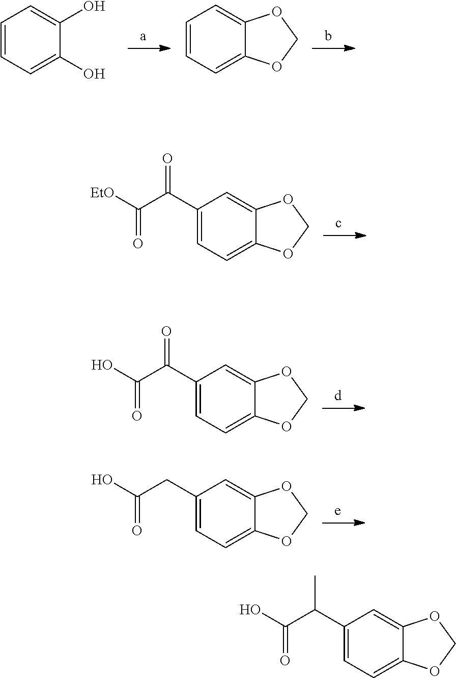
C1=CC=C(O)C(O)=C1.C1=CC=C2C(=C1)OCO2.C1(C(C(=O)[EtO])=O)=CC=C2C(=C1)OCO2.C1(C(C(=O)O)=O)=CC=C2C(=C1)OCO2.C1(CC(=O)O)=CC=C2C(=C1)OCO2.C1(C(C(=O)O)C)=CC=C2C(=C1)OCO2
